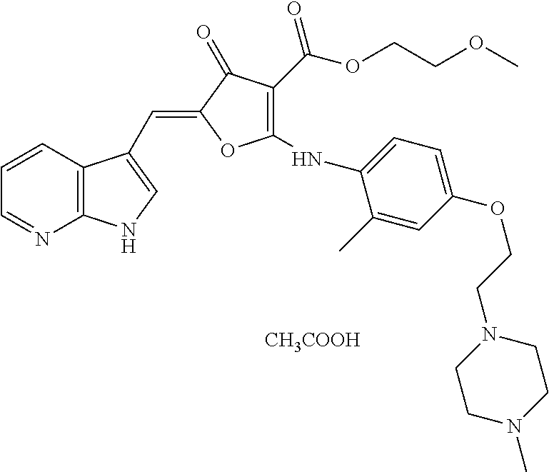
C1=CC2=C(N=C1)NC=C2C=C1C(=O)C(C(OCCOC)=O)=C(NC2=CC=C(OCCN3CCN(C)CC3)C=C2C)O1.[CH3COOH]
